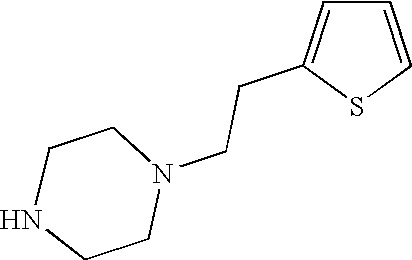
C1=CSC(CCN2CCNCC2)=C1
